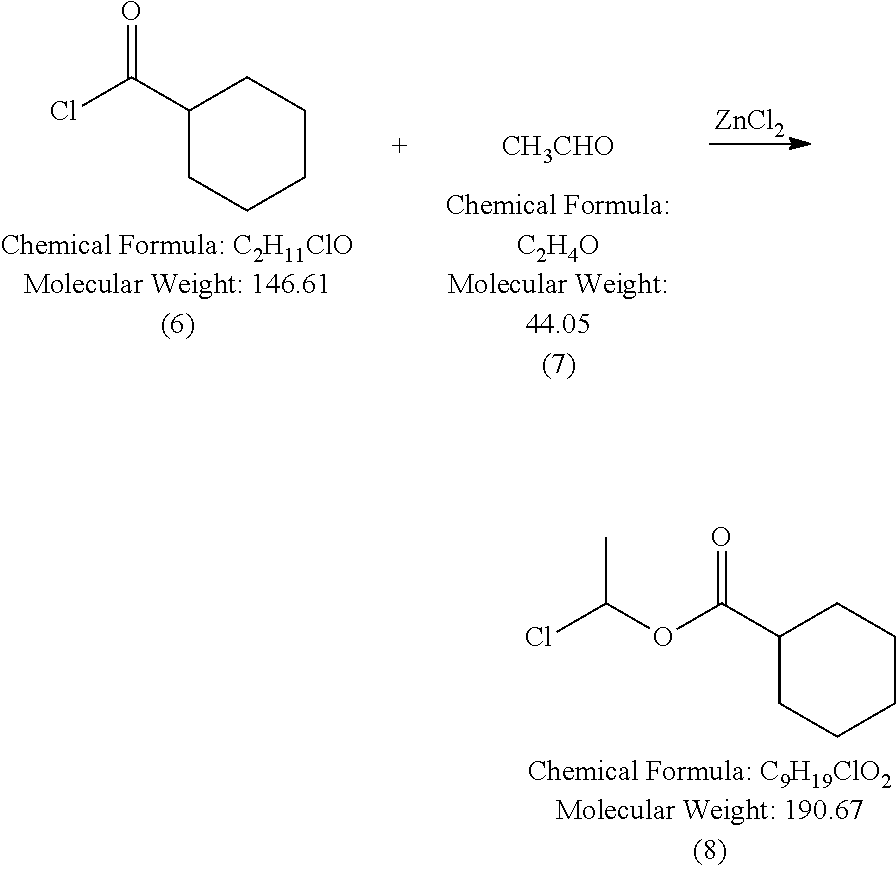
O=C(C1CCCCC1)OC(Cl)C.O=C(C1CCCCC1)Cl.[CH3CHO].[ZnCl2]
